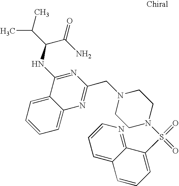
C1=C2C(=CC=C1)N=C(CN1CCN(S(=O)(=O)C3=CC=CC4=CC=CN=C43)CC1)N=C2NC(C(N)=O)C(C)C
